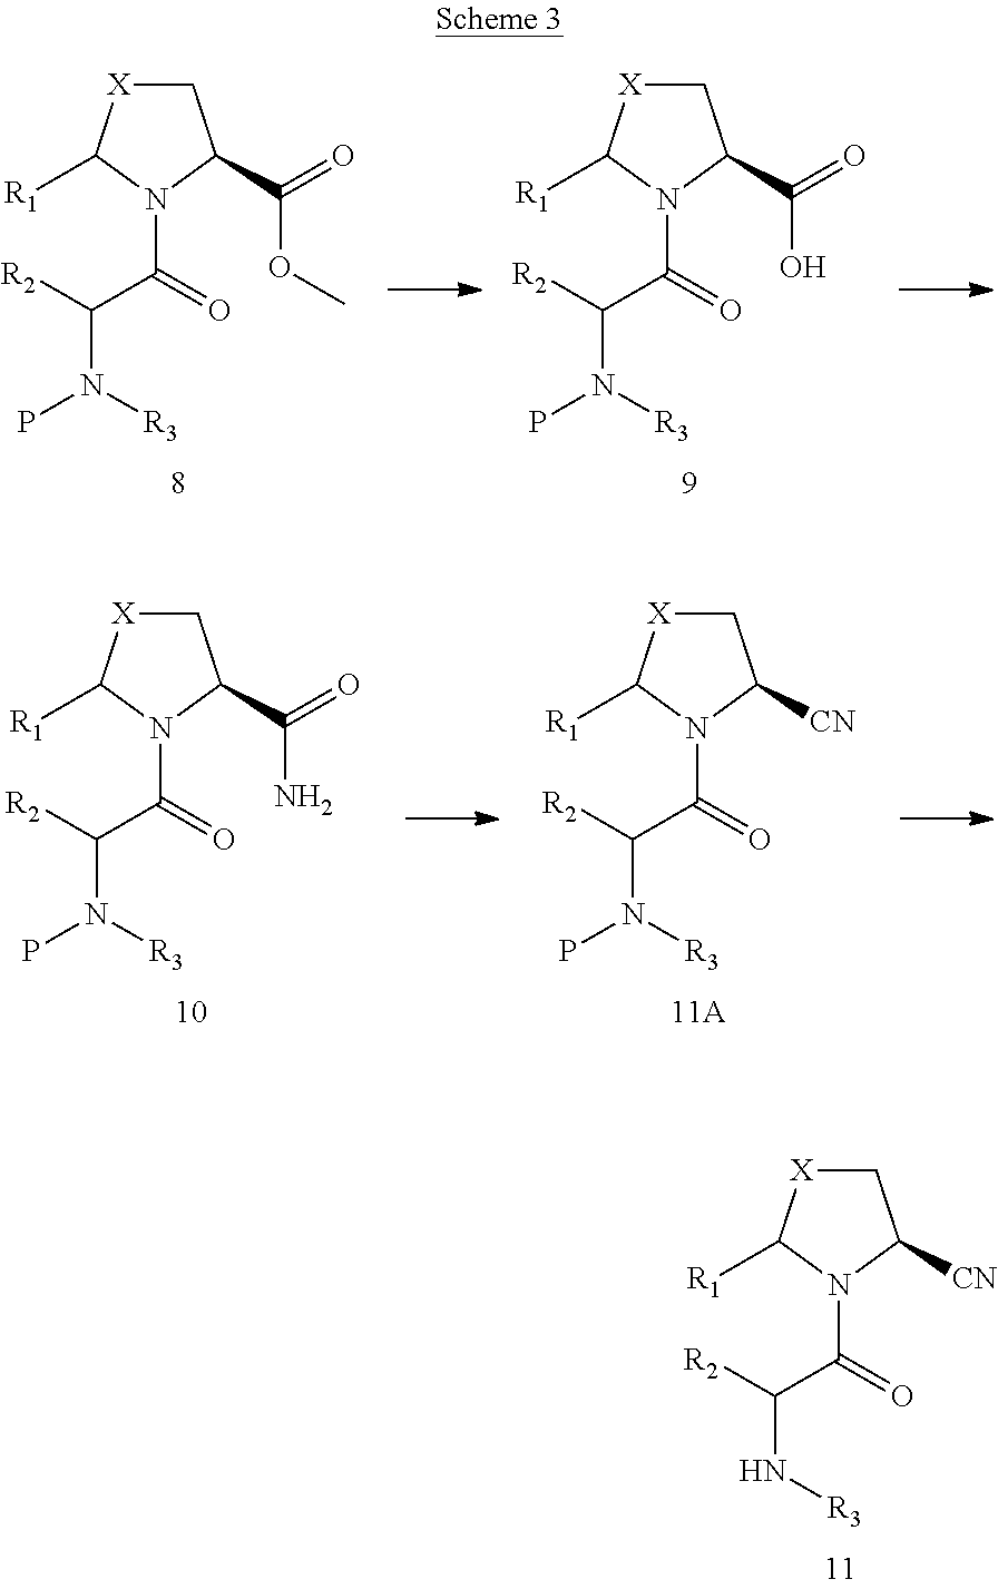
C1[X]C([R1])N(C(=O)C([R2])N([R3])P)C1C(=O)OC.C1[X]C([R1])N(C(=O)C([R2])N([R3])P)C1C(=O)O.C1[X]C([R1])N(C(=O)C([R2])N([R3])P)C1C(=O)N.C1[X]C([R1])N(C(=O)C([R2])N([R3])P)C1[CN].C1[X]C([R1])N(C(=O)C([R2])N[R3])C1[CN]
